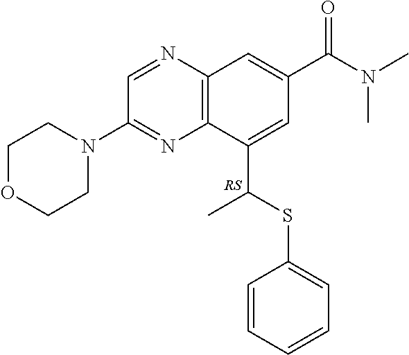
C1(C(SC2=CC=CC=C2)C)=CC(C(N(C)C)=O)=CC2=C1N=C(N1CCOCC1)C=N2.[RS]
